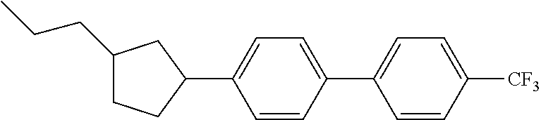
C1(CCC)CCC(C2=CC=C(C3=CC=C([CF3])C=C3)C=C2)C1
